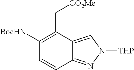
C1([BocHN])=C(C[CO2Me])C2=CN([THP])N=C2C=C1
